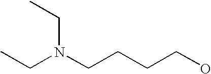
N(CCCCO)(CC)CC
